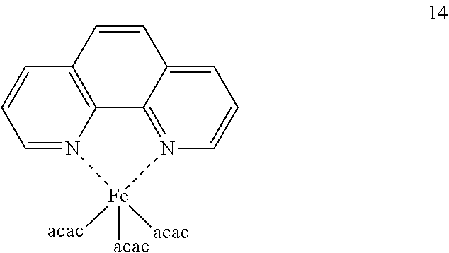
C12=C3C=CC=N1[Fe]([acac])([acac])([acac])N1=C2C(=CC=C1)C=C3
